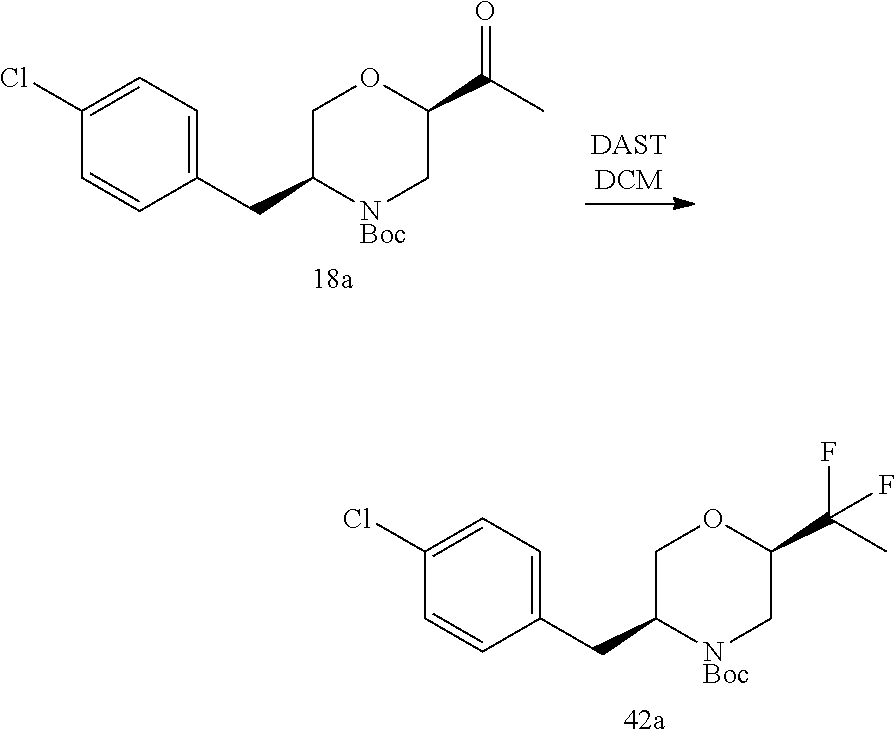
C1(CC2[NBoc]CC(C(C)=O)OC2)=CC=C(Cl)C=C1.C1(CC2[NBoc]CC(C(C)(F)F)OC2)=CC=C(Cl)C=C1
